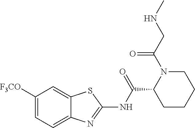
C1([F3CO])=CC=C2C(=C1)SC(NC(C1CCCCN1C(CNC)=O)=O)=N2
